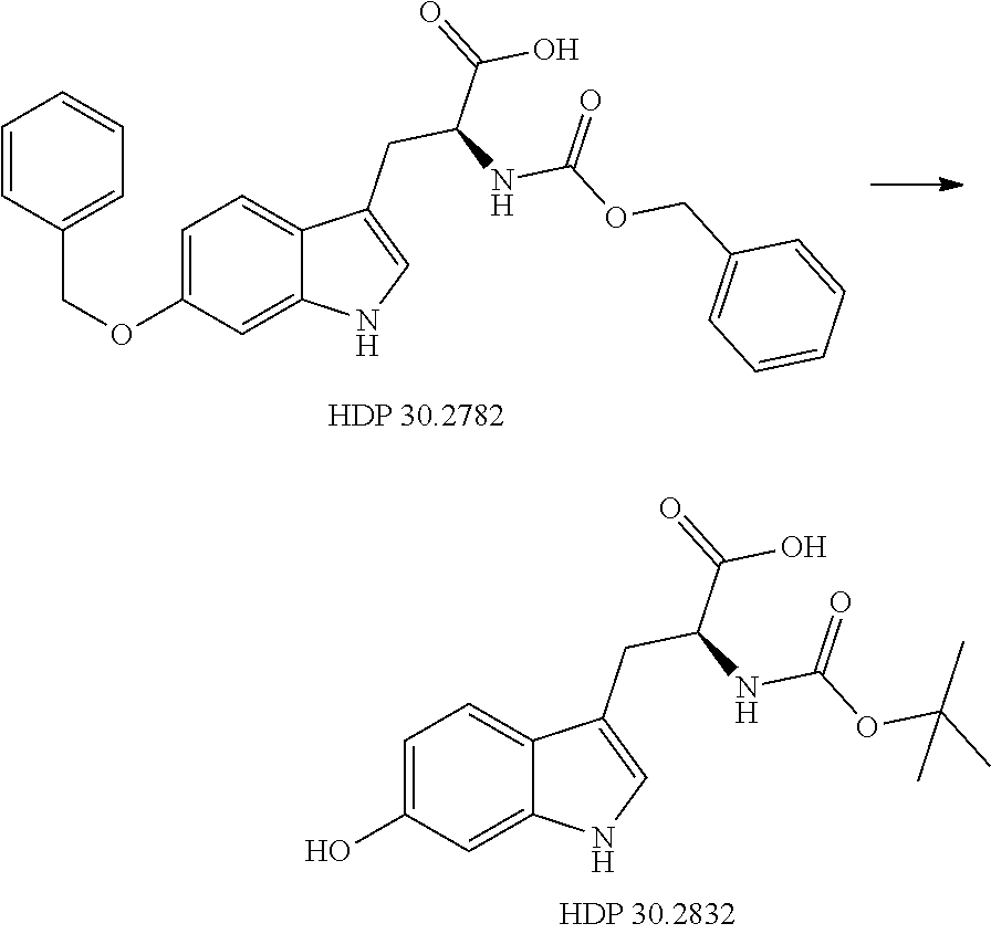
C1=C(OCC2=CC=CC=C2)C=C2C(=C1)C(CC(C(=O)O)NC(OCC1=CC=CC=C1)=O)=CN2.C1=C(O)C=C2C(=C1)C(CC(C(=O)O)NC(OC(C)(C)C)=O)=CN2
